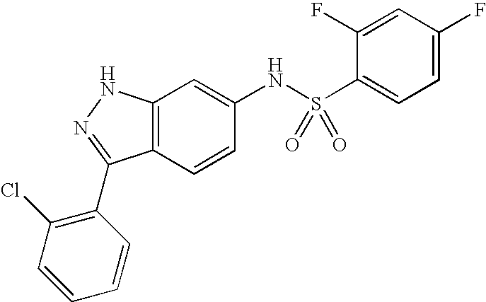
C12=C(C=CC(NS(C3=CC=C(F)C=C3F)(=O)=O)=C1)C(C1=C(Cl)C=CC=C1)=NN2
